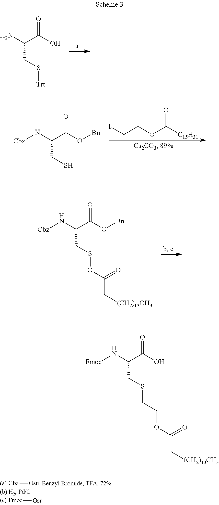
NC(C(O)=O)CS[Trt].ICCOC([C15H31])=O.[Cbz]NC(C(O[Bn])=O)CS.[Cbz]NC(C(O[Bn])=O)CSOC(=O)C[(CH2)13CH3].[Cbz][Osu].[Fmoc][Osu].[Fmoc]NC(C(O)=O)CSCCOC(=O)C[(CH2)13CH3]
